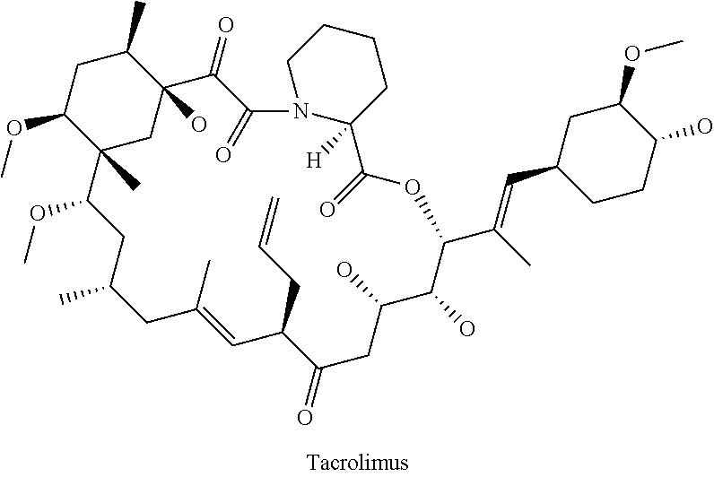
C12(C)CC(O)(C(C)CC1OC)C(=O)C(=O)N1C([H])(CCCC1)C(=O)OC(C(C)=CC1CCC(O)C(OC)C1)C(O)C(O)CC(=O)C(CC=C)C=C(C)CC(C)CC2OC
